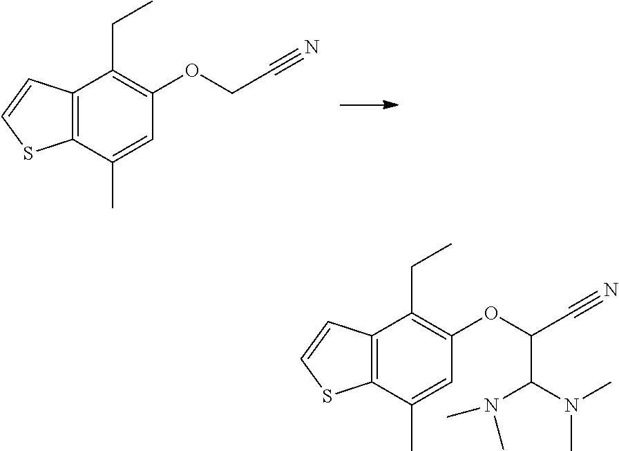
C12=C(C=CS1)C(CC)=C(OCC#N)C=C2C.C12=C(C=CS1)C(CC)=C(OC(C#N)C(N(C)C)N(C)C)C=C2C
